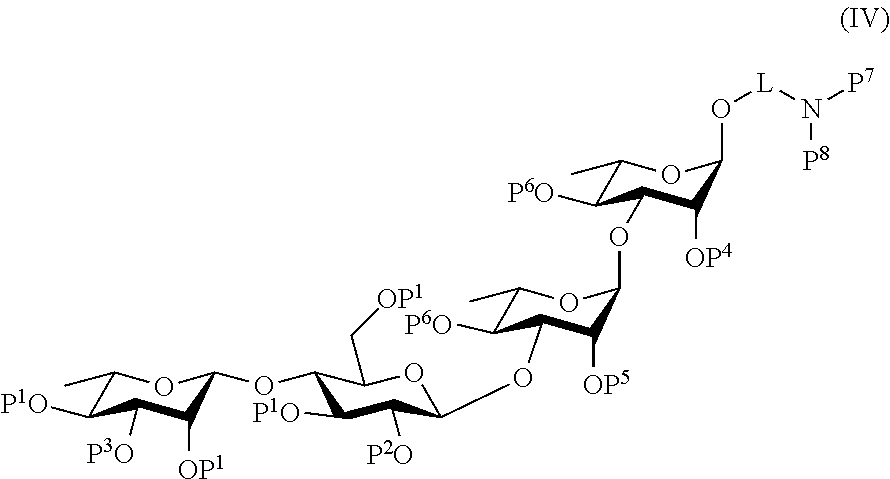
C1(C)C([P1O])C([P3O])C([OP1])C(OC2C([P1O])C([P2O])C(OC3C([P6O])C(C)OC(OC4C([P6O])C(C)OC(O[L]N([P7])[P8])C4[OP4])C3[OP5])OC2C[OP1])O1
